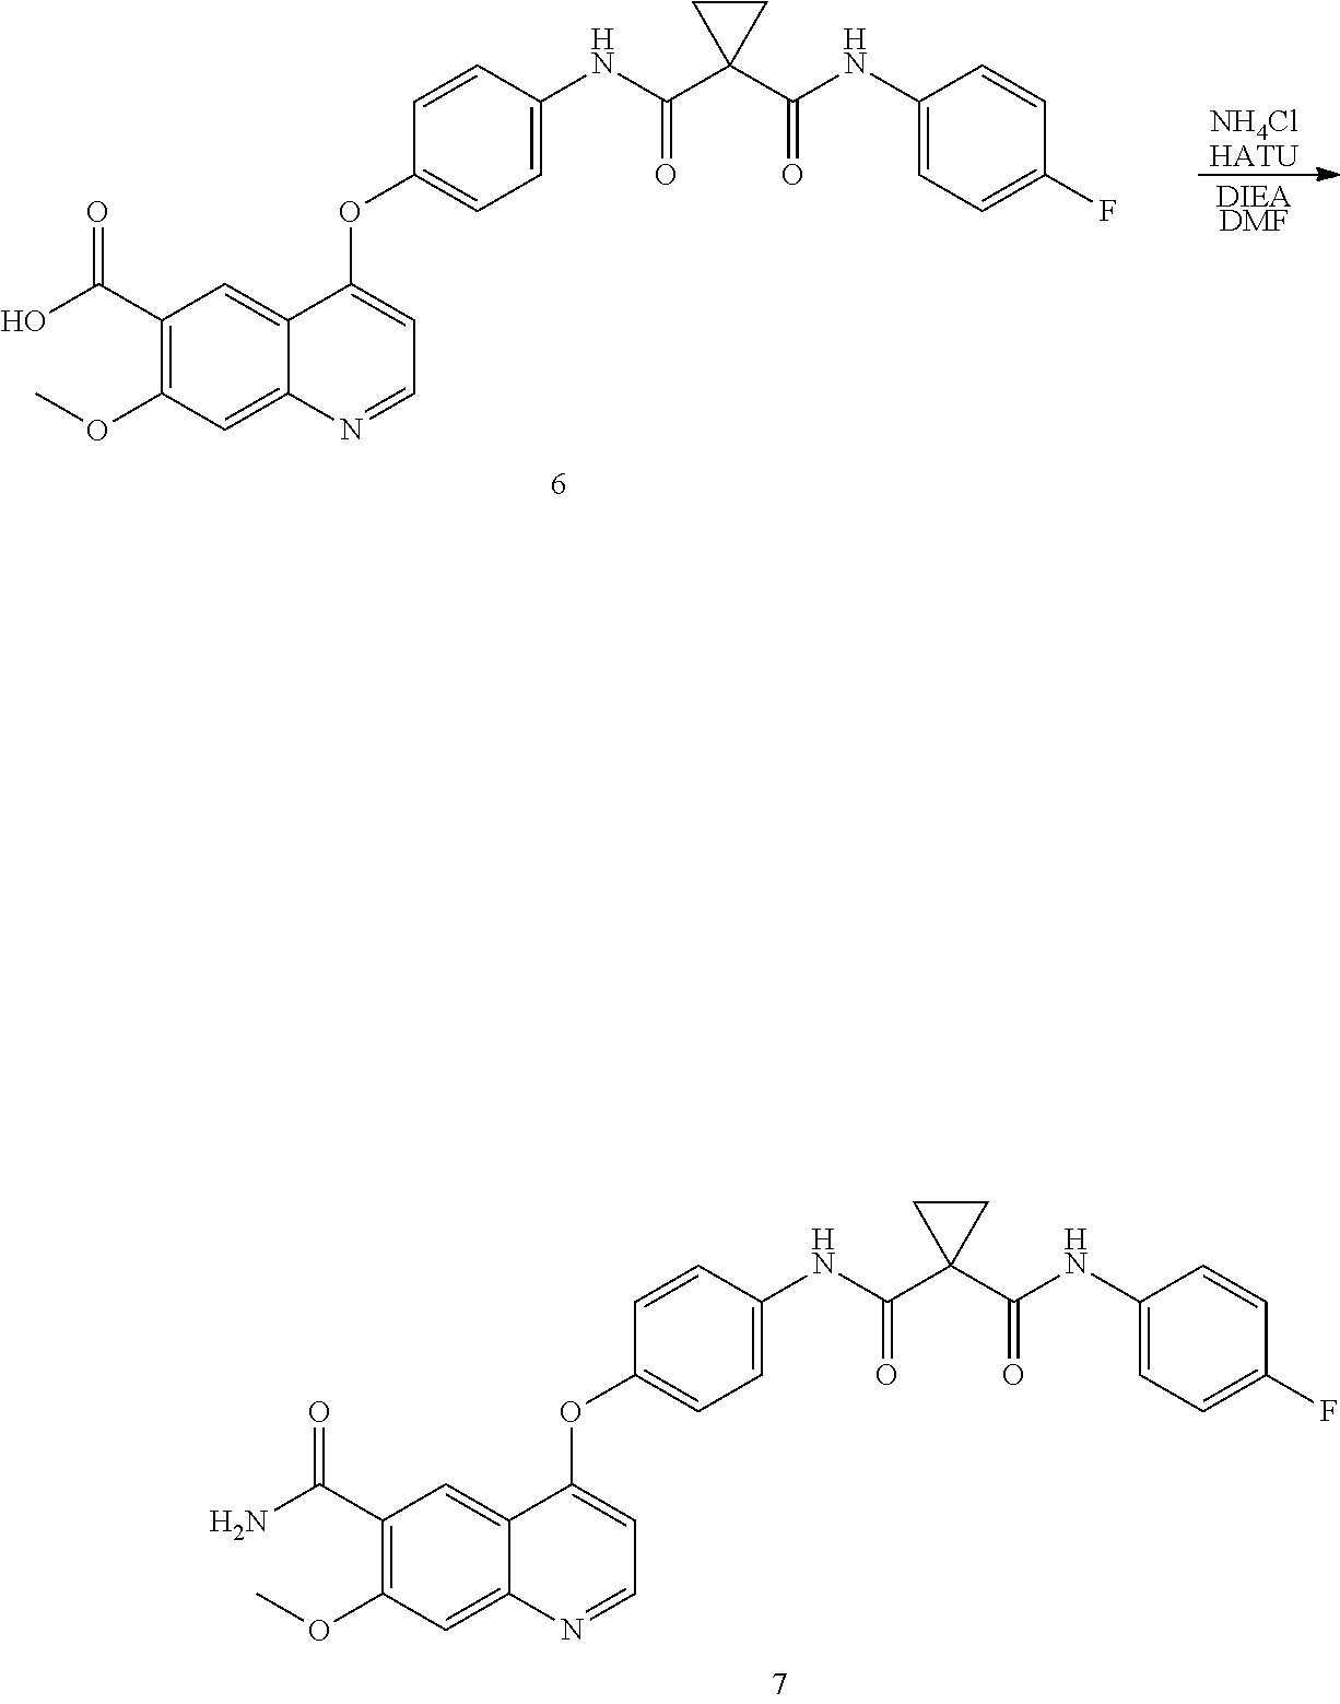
C1(OC2=CC=NC3=CC(OC)=C(C(N)=O)C=C23)=CC=C(NC(C2(C(=O)NC3=CC=C(F)C=C3)CC2)=O)C=C1.C1(OC2=CC=NC3=CC(OC)=C(C(O)=O)C=C23)=CC=C(NC(C2(C(=O)NC3=CC=C(F)C=C3)CC2)=O)C=C1.[NH4ClHATU].[DIEADMF]
